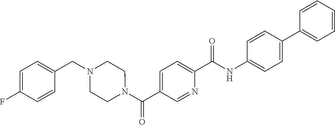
C1(C2=CC=C(NC(C3=CC=C(C(N4CCN(CC5=CC=C(F)C=C5)CC4)=O)C=N3)=O)C=C2)=CC=CC=C1
